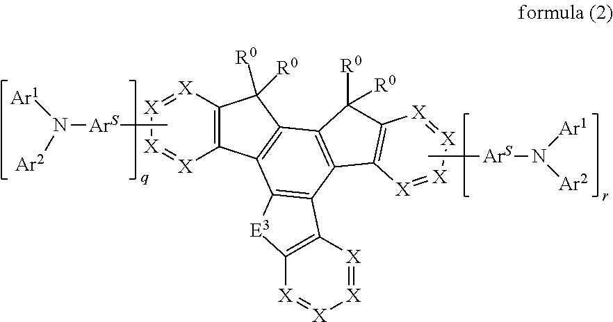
C[ArS]N([Ar2])[Ar1].C[ArS]N([Ar1])[Ar2].[X]1=[X]C2=C([X]=[X]1)C([R0])([R0])C1=C2C2=C(C3=C1C([R0])([R0])C1=C3[X]=[X][X]=[X]1)C1=C([E3]2)[X]=[X][X]=[X]1
